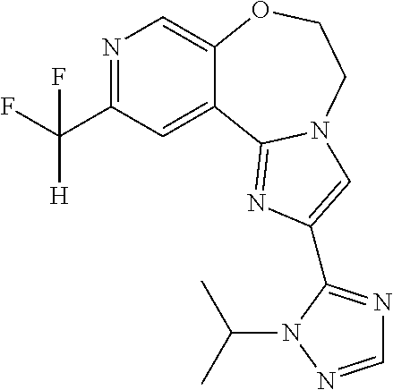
N1=C(C(F)([H])F)C=C2C(=C1)OCCN1C2=NC(C2=NC=NN2C(C)C)=C1
